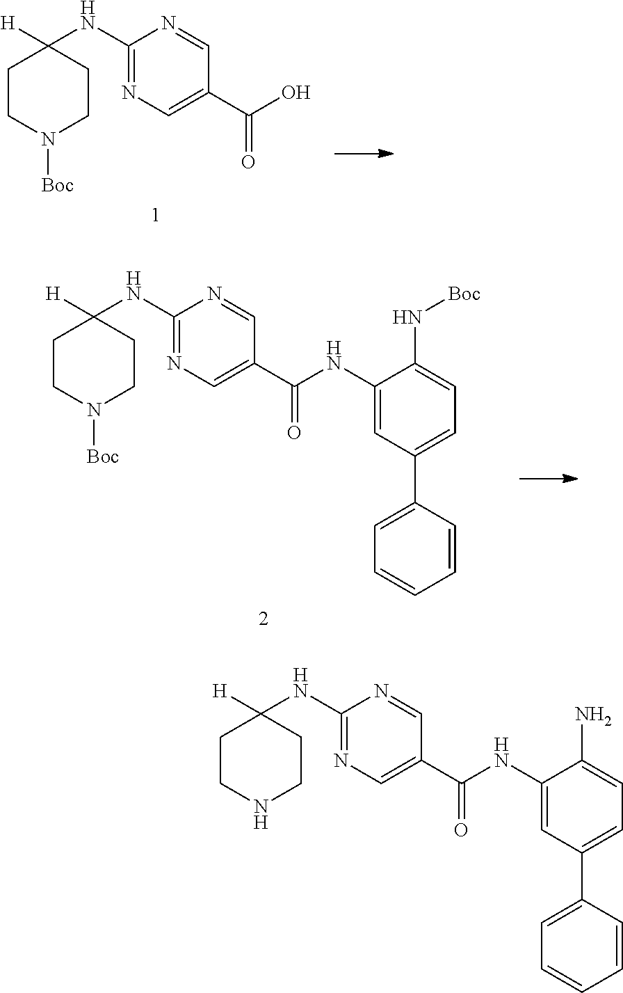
C1(NC2([H])CCN([Boc])CC2)=NC=C(C(O)=O)C=N1.C1(NC2([H])CCN([Boc])CC2)=NC=C(C(NC2=CC(C3=CC=CC=C3)=CC=C2N[Boc])=O)C=N1.C1(NC2([H])CCNCC2)=NC=C(C(NC2=CC(C3=CC=CC=C3)=CC=C2N)=O)C=N1
